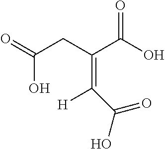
O=C(CC(C(O)=O)=C(C(=O)O)[H])O
